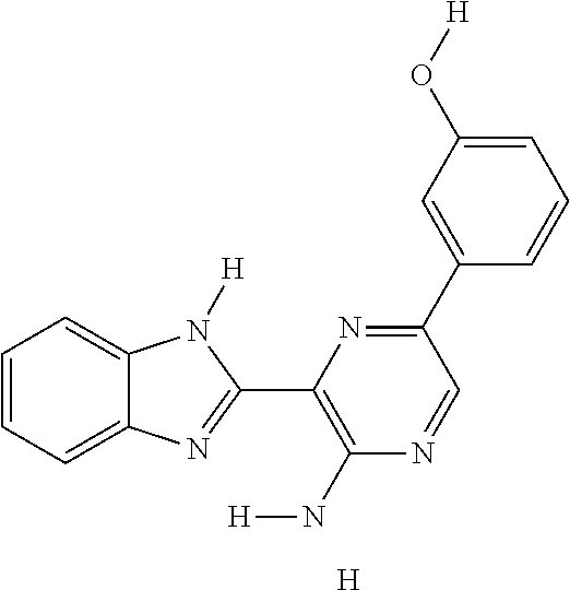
C1=CC=C2C(=C1)N([H])C(C1=C(N[H])N=CC(C3=CC(O[H])=CC=C3)=N1)=N2.[H]
